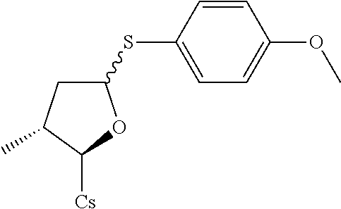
C1(SC2=CC=C(OC)C=C2)CC(C)C([Cs])O1
